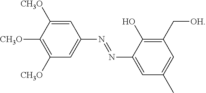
C1=C([CH3O])C([CH3O])=C([CH3O])C=C1N=NC1=CC(C)=CC(C[OH])=C1O
